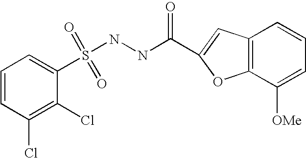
C1=CC(Cl)=C(Cl)C(S(NNC(=O)C2=CC3=C(C([OMe])=CC=C3)O2)(=O)=O)=C1
